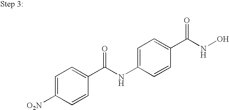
C1=C([O2N])C=CC(C(NC2=CC=C(C(NO)=O)C=C2)=O)=C1
